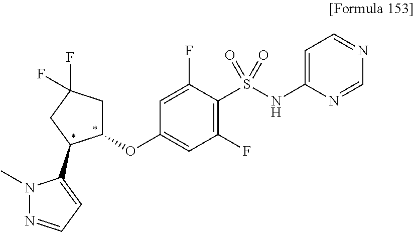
C1(OC2CC(F)(F)CC2C2=CC=NN2C)=CC(F)=C(S(NC2=CC=NC=N2)(=O)=O)C(F)=C1
